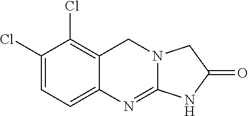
C1(Cl)=CC=C2C(=C1Cl)CN1C(=N2)NC(=O)C1
